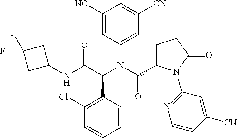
N(C(C(C1=C(Cl)C=CC=C1)N(C(C1CCC(=O)N1C1=NC=CC([CN])=C1)=O)C1=CC([CN])=CC([NC])=C1)=O)C1CC(F)(F)C1
